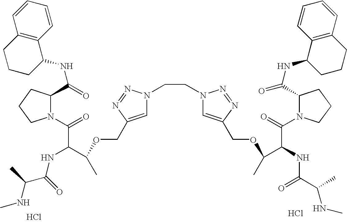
Cl.Cl.N1(C(=O)C(C(C)OCC2=CN(CCN3C=C(COC(C(NC(C(NC)C)=O)C(=O)N4C(C(NC5CCCC6=C5C=CC=C6)=O)CCC4)C)N=N3)N=N2)NC(C(C)NC)=O)C(C(NC2C3=C(CCC2)C=CC=C3)=O)CCC1
